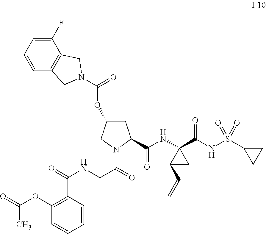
C1=C(F)C2=C(C=C1)CN(C(OC1CC(C(NC3(C(NS(C4CC4)(=O)=O)=O)C(C=C)C3)=O)N(C(=O)CNC(=O)C3=C(OC(=O)C)C=CC=C3)C1)=O)C2
